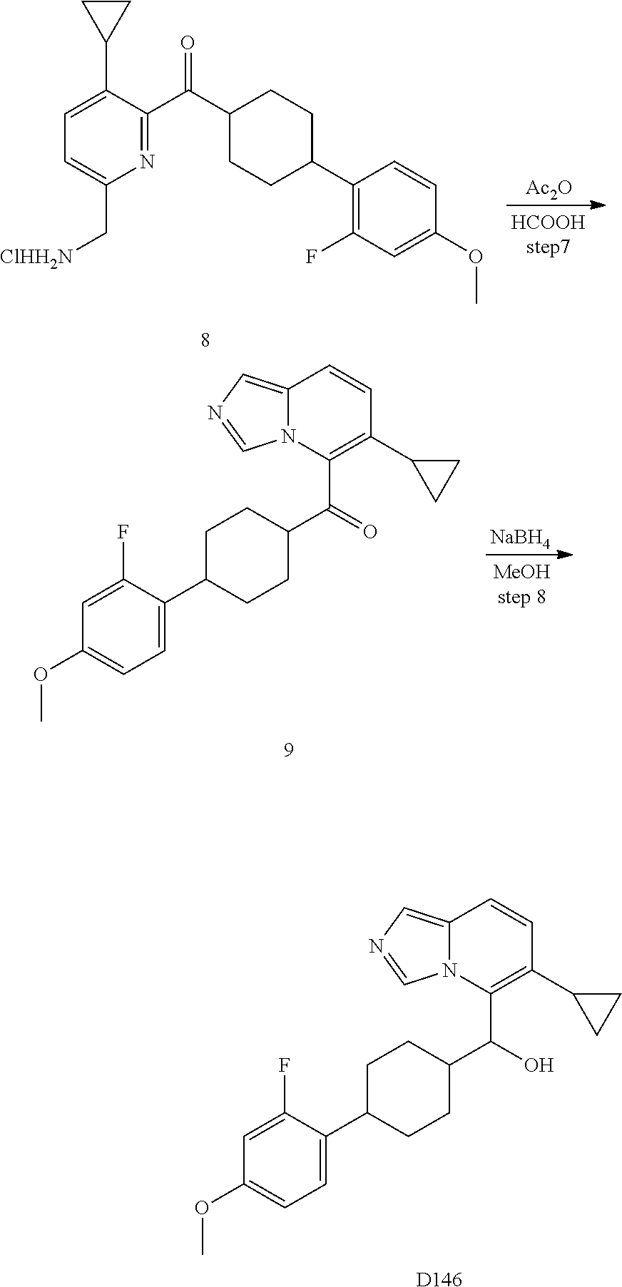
C1=C(C2CC2)C(C(=O)C2CCC(C3=C(F)C=C(OC)C=C3)CC2)=NC(C[ClHH2N])=C1.[Ac2O].C1=C(F)C(C2CCC(C(C3=C(C4CC4)C=CC4=CN=CN34)=O)CC2)=CC=C1OC.[NaBH4].C1=C(F)C(C2CCC(C(C3=C(C4CC4)C=CC4=CN=CN34)O)CC2)=CC=C1OC.[D146]
